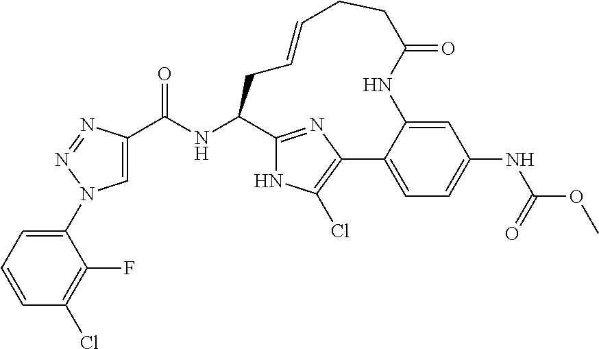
C1=C(C(NC2CC=CCCC(=O)NC3=CC(NC(OC)=O)=CC=C3C3=C(Cl)NC2=N3)=O)N=NN1C1=CC=CC(Cl)=C1F
